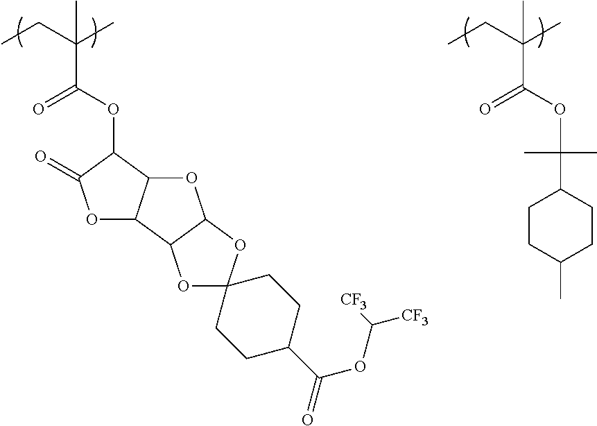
C(C(C)(C(OC1C(=O)OC2C1OC1C2OC2(O1)CCC(C(=O)OC([CF3])[CF3])CC2)=O)C)C.C(C(C)(C(OC(C1CCC(C)CC1)(C)C)=O)C)C
